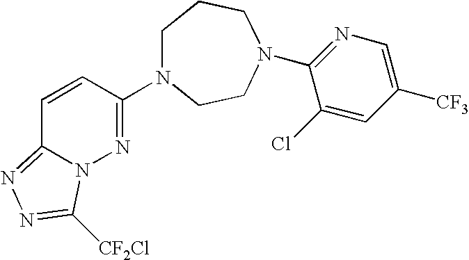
C1N(C2=NN3C(=NN=C3[CF2Cl])C=C2)CCN(C2=NC=C([CF3])C=C2Cl)CC1
